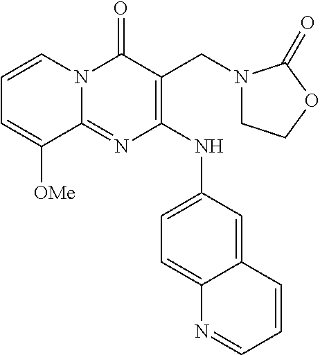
C1=CN2C(=NC(NC3=CC=C4C(=C3)C=CC=N4)=C(CN3CCOC3=O)C2=O)C([OMe])=C1
